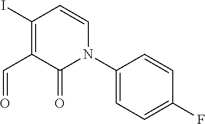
C1(I)=C(C=O)C(=O)N(C2=CC=C(F)C=C2)C=C1
